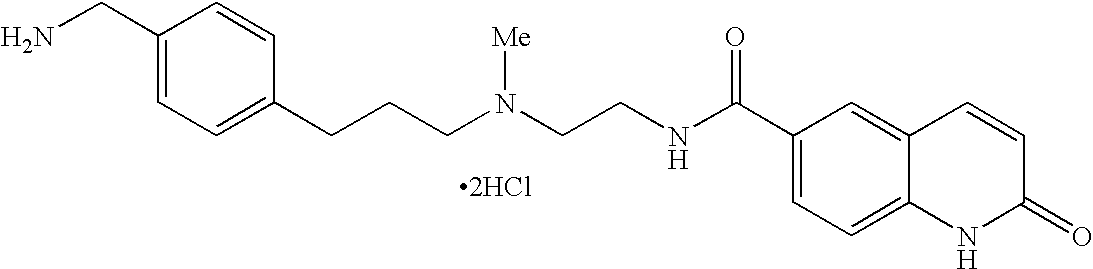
C1(CN)=CC=C(CCCN(CCNC(C2=CC=C3C(=C2)C=CC(=O)N3)=O)[Me])C=C1.[2HCl]
